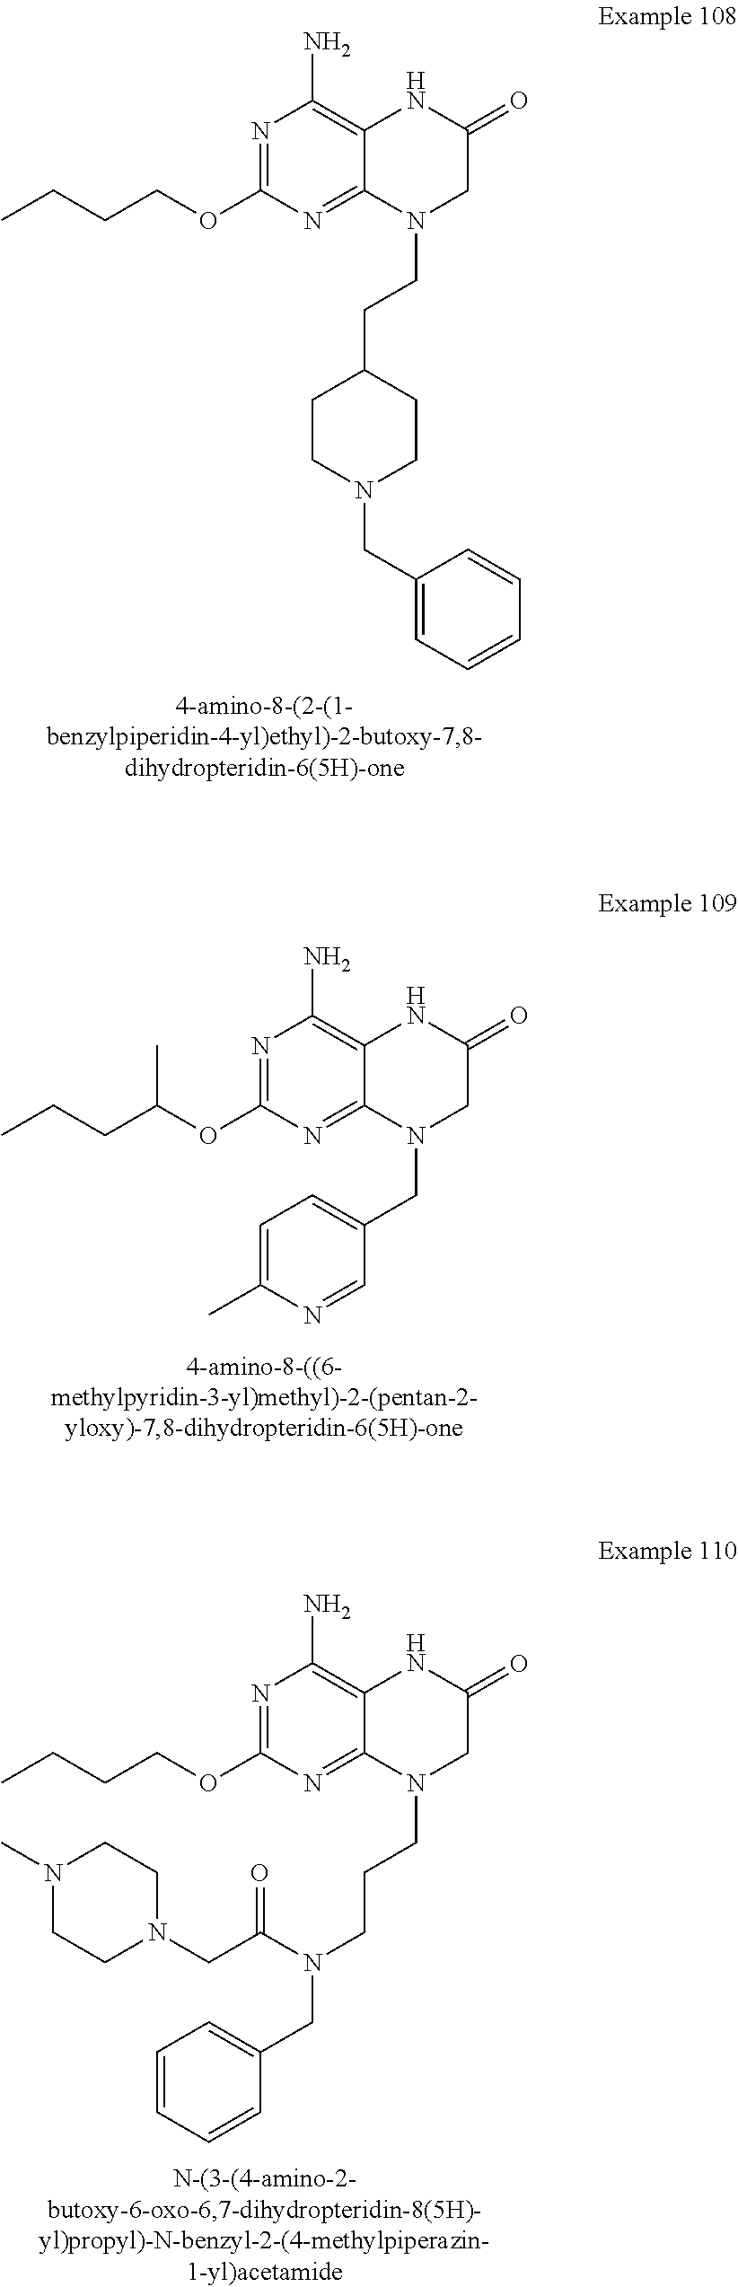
C(COC1=NC(N)=C2C(=N1)N(CCC1CCN(CC3=CC=CC=C3)CC1)CC(=O)N2)CC.C(C(OC1=NC(N)=C2C(=N1)N(CC1=CC=C(C)N=C1)CC(=O)N2)C)CC.C(COC1=NC(N)=C2C(=N1)N(CCCN(CC1=CC=CC=C1)C(CN1CCN(C)CC1)=O)CC(=O)N2)CC
